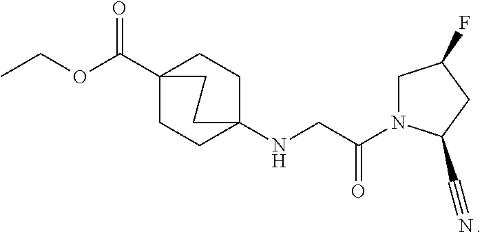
CCOC(=O)C12CCC(NCC(=O)N3CC(F)CC3C#N)(CC1)CC2
